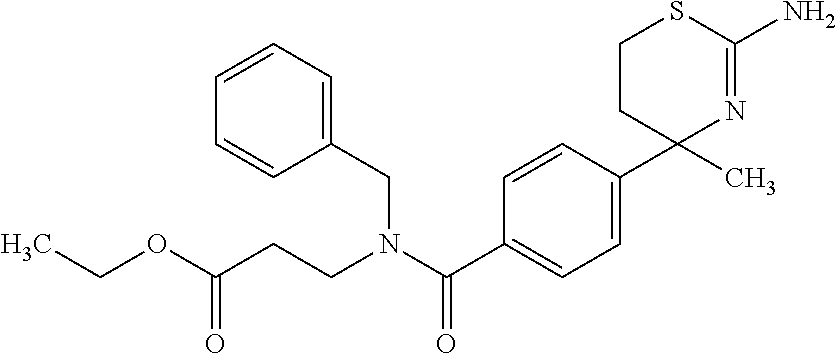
CCOC(CCN(C(C1=CC=C(C2(C)N=C(N)SCC2)C=C1)=O)CC1=CC=CC=C1)=O
